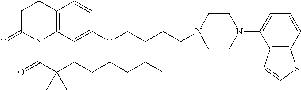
C12=C(C=C(OCCCCN3CCN(C4=CC=CC5=C4C=CS5)CC3)C=C1)N(C(C(CCCCCC)(C)C)=O)C(=O)CC2
